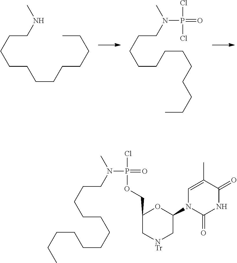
CNCCCCCCCCCCCC.CN(CCCCCCCCCCCC)P(Cl)(Cl)=O.CN(CCCCCCCCCCCC)P(Cl)(OCC1C[NTr]CC(N2C(=O)NC(=O)C(C)=C2)O1)=O
